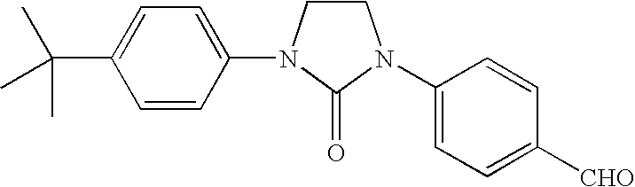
C1N(C2=CC=C(C(C)(C)C)C=C2)C(=O)N(C2=CC=C([CHO])C=C2)C1
